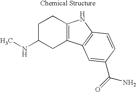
CNC1CC2=C(CC1)NC1=C2C=C(C(=O)N)C=C1
